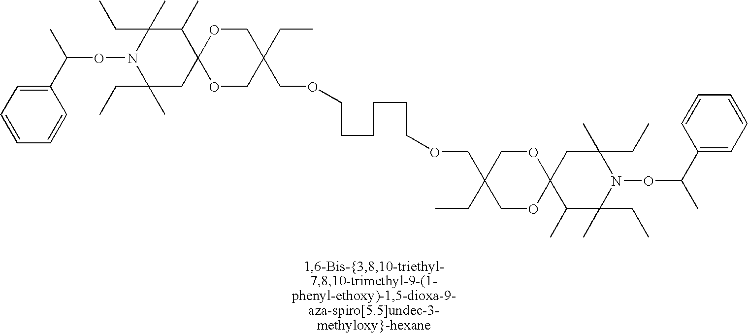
C1(C(C)ON2C(C)(CC)CC3(C(C)C2(CC)C)OCC(CC)(COCCCCCCOCC2(CC)COC4(OC2)C(C)C(C)(CC)N(OC(C)C2=CC=CC=C2)C(C)(CC)C4)CO3)=CC=CC=C1
